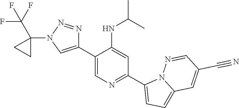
C1(C2=CN(C3(C(F)(F)F)CC3)N=N2)=CN=C(C2=CC=C3N2N=CC(C#N)=C3)C=C1NC(C)C
